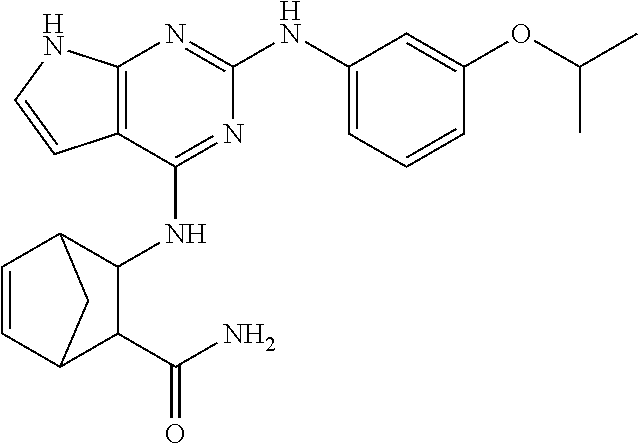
C12=C(C(NC3C4C=CC(C3C(N)=O)C4)=NC(NC3=CC=CC(OC(C)C)=C3)=N1)C=CN2
